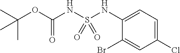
C1(NS(NC(OC(C)(C)C)=O)(=O)=O)=CC=C(Cl)C=C1Br
